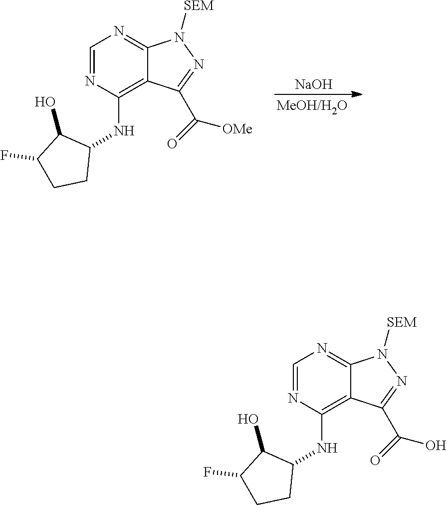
[NaOH].C1=NC(NC2C(O)C(F)CC2)=C2C(=N1)N([SEM])N=C2C([OMe])=O.C1=NC(NC2C(O)C(F)CC2)=C2C(=N1)N([SEM])N=C2C(O)=O
